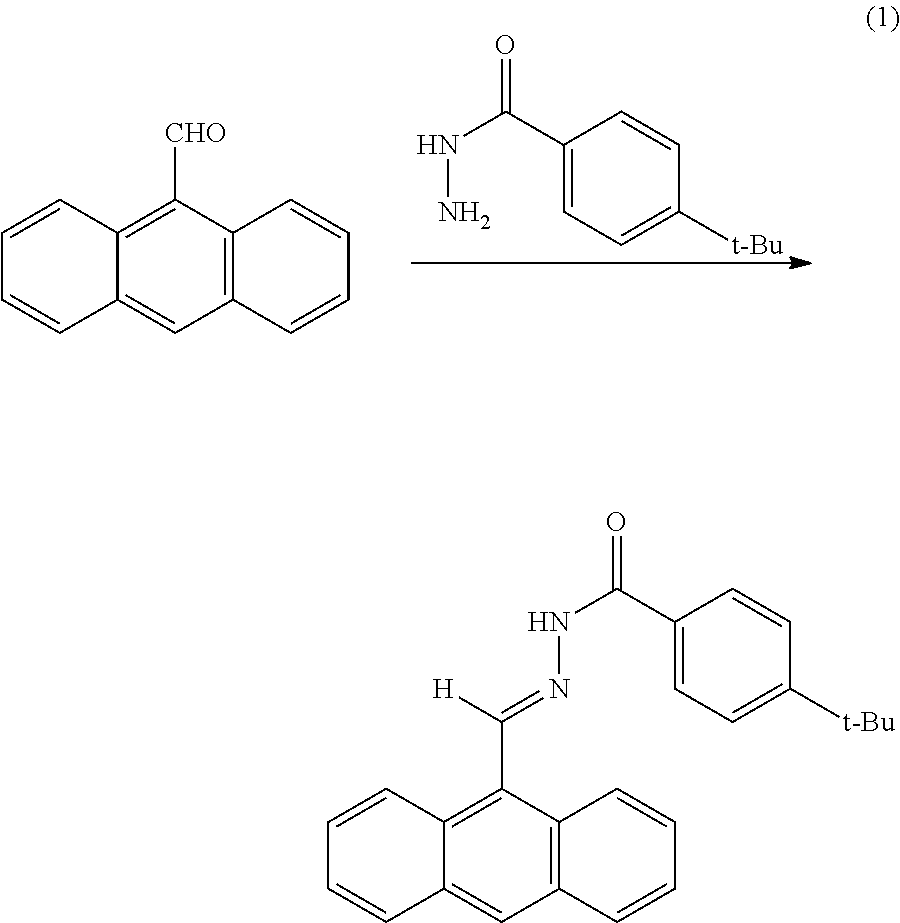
NNC(C1=CC=C([t-Bu])C=C1)=O.C1=CC2=C([CHO])C3=C(C=C2C=C1)C=CC=C3.C1=CC2=C(C(=NNC(C3=CC=C([t-Bu])C=C3)=O)[H])C3=C(C=C2C=C1)C=CC=C3
